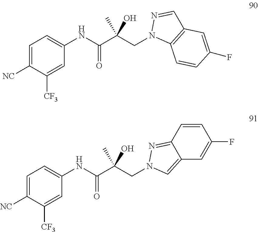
C1=C([NC])C([CF3])=CC(NC(C(CN2C3=C(C=N2)C=C(F)C=C3)(C)O)=O)=C1.C1=C([NC])C([CF3])=CC(NC(C(CN2C=C3C(=N2)C=CC(F)=C3)(C)O)=O)=C1
